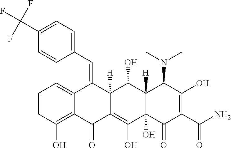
C1=CC(O)=C2C(=C1)C(=CC1=CC=C(C(F)(F)F)C=C1)C1([H])C(=C(O)C3(O)C([H])(C1O)C(N(C)C)C(O)=C(C(N)=O)C3=O)C2=O
